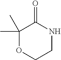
C1NC(=O)C(C)(C)OC1
